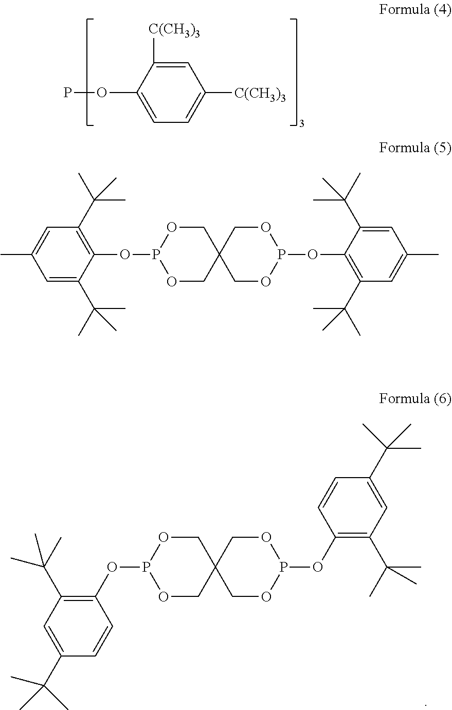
O1CC2(COP1OC1=C(C(C)(C)C)C=C(C(C)(C)C)C=C1)COP(OC1=C(C(C)(C)C)C=C(C(C)(C)C)C=C1)OC2.C1(OP)=CC=C([C(CH3)3])C=C1[C(CH3)3].O1CC2(COP1OC1=C(C(C)(C)C)C=C(C)C=C1C(C)(C)C)COP(OC1=C(C(C)(C)C)C=C(C)C=C1C(C)(C)C)OC2
